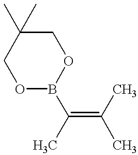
C(=C(C)C)(C)B1OCC(C)(C)CO1
